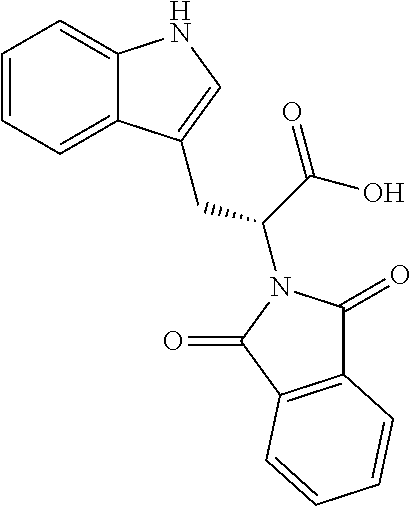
C1=CC=C2C(=C1)NC=C2CC(C(=O)O)N1C(=O)C2=C(C1=O)C=CC=C2
